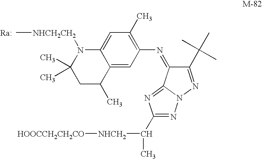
C1C(C)C2=CC(N=C3C(C(C)(C)C)=NN4C3=NC(C([NHCH2][HOOCCH2CH2CO])C)=N4)=C(C)C=C2N([NHCH2CH2]C)C1(C)C.[Ra]
